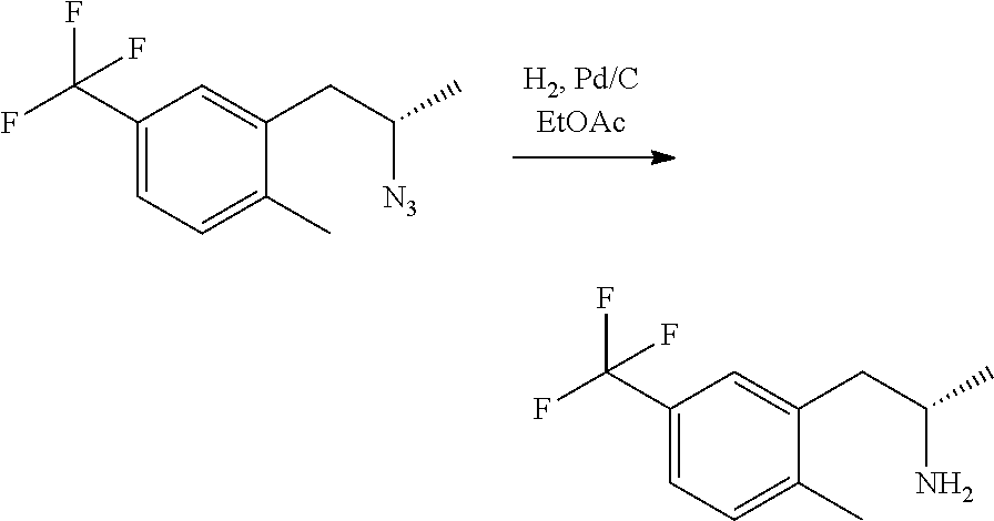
C1(C(F)(F)F)=CC=C(C)C(CC([N3])C)=C1.C1(C(F)(F)F)=CC=C(C)C(CC(N)C)=C1
